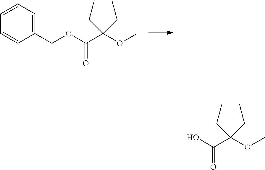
O(C(C(OC)(CC)CC)=O)CC1=CC=CC=C1.OC(C(OC)(CC)CC)=O
